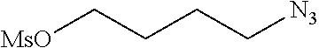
[MsO]CCCC[N3]
